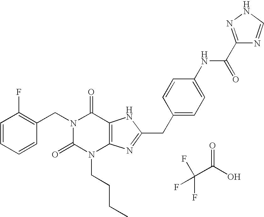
C1=CC=CC(CN2C(=O)N(CCCC)C3=C(C2=O)NC(CC2=CC=C(NC(=O)C4=NNC=N4)C=C2)=N3)=C1F.FC(C(O)=O)(F)F
